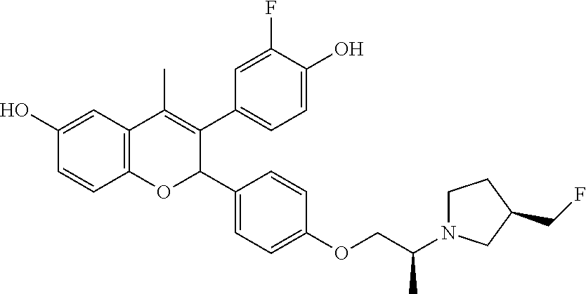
C12=C(C=C(O)C=C1)C(C)=C(C1=CC=C(O)C(F)=C1)C(C1=CC=C(OCC(N3CCC(CF)C3)C)C=C1)O2
